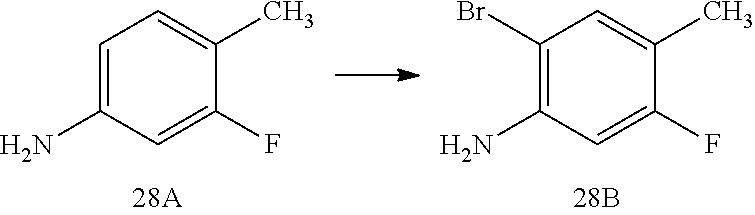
C1=C(N)C=C(F)C(C)=C1.C1(Br)=C(N)C=C(F)C(C)=C1
